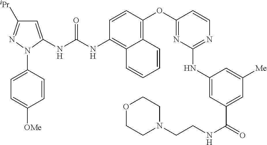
C1=CC(OC2=NC(NC3=CC(C(=O)NCCN4CCOCC4)=CC([Me])=C3)=NC=C2)=C2C(=C1NC(NC1=CC([iPr])=NN1C1=CC=C([OMe])C=C1)=O)C=CC=C2
